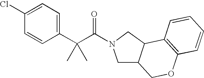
C1(Cl)=CC=C(C(C(N2CC3C(C2)C2=C(OC3)C=CC=C2)=O)(C)C)C=C1
